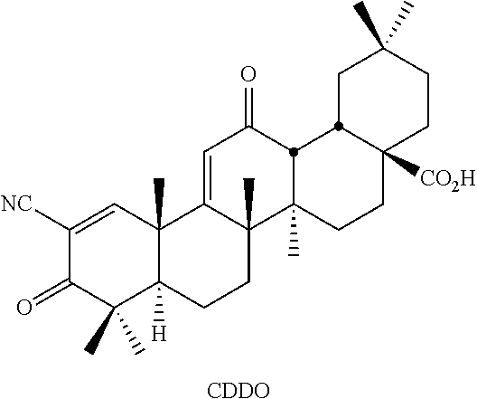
C1([NC])=CC2(C)C([H])(C(C)(C)C1=O)CCC1(C)C2=CC(=O)C2C1(C)CCC1([CO2H])CCC(C)(C)CC12.[CDDO]
